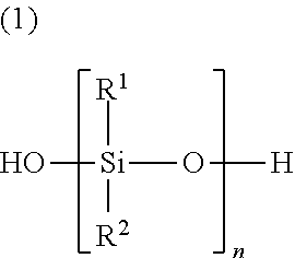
O[Si]([R1])([R2])O[H]
